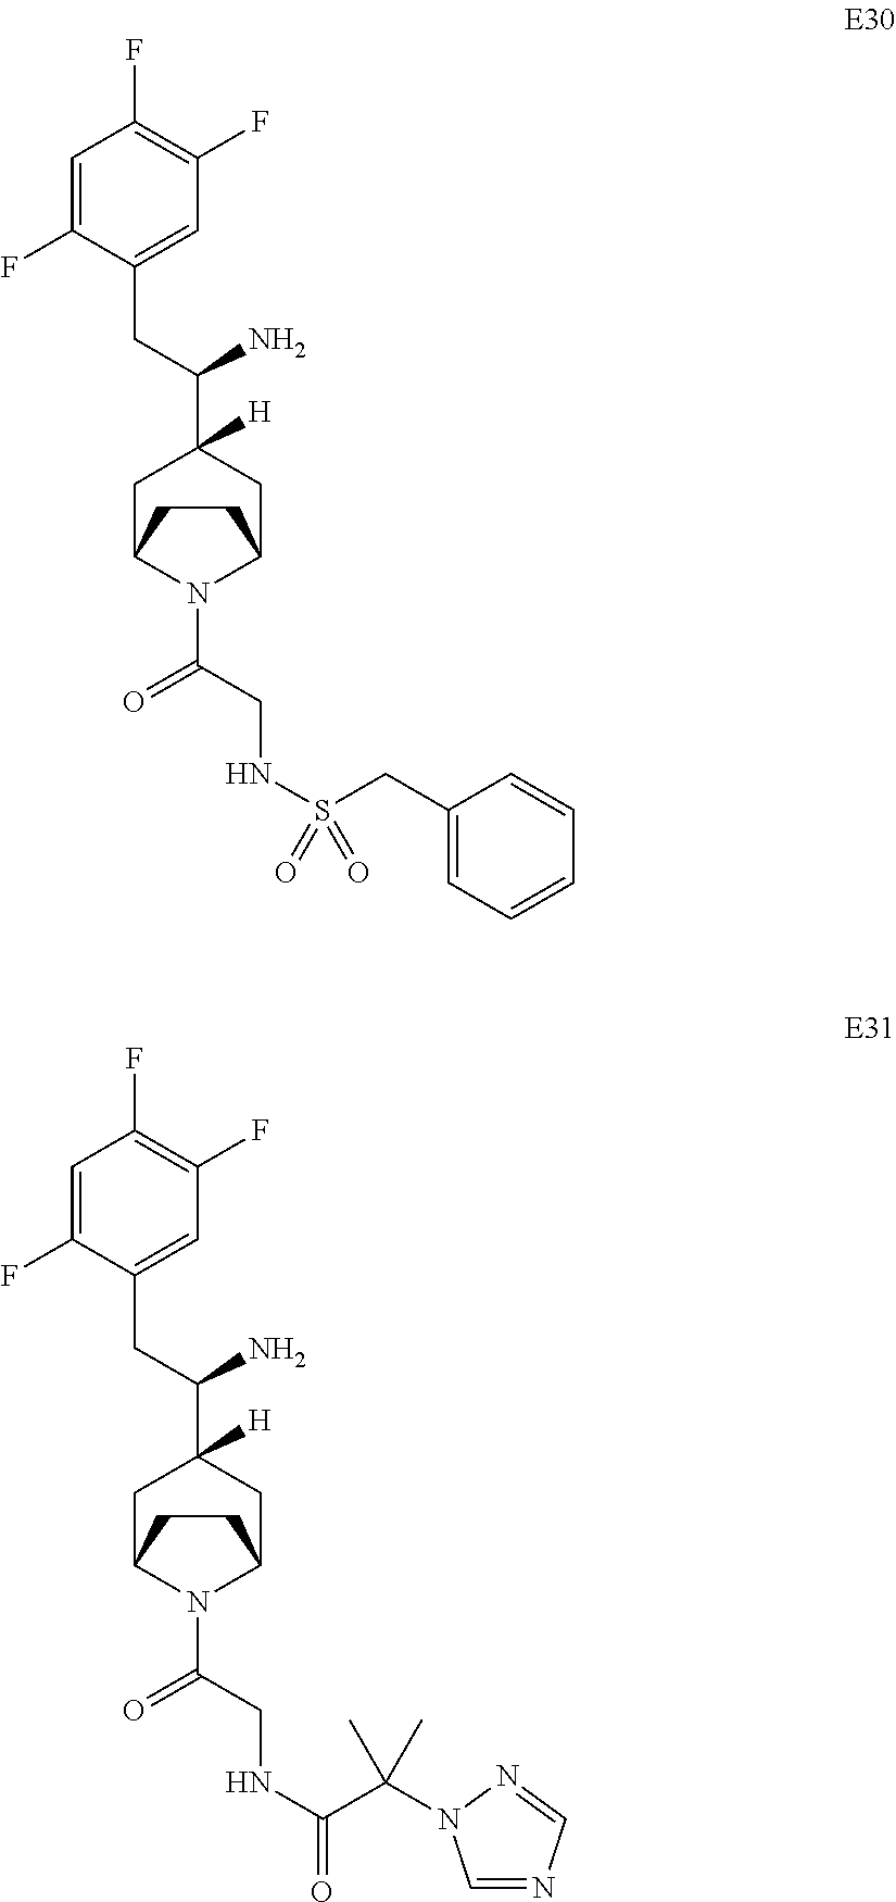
C1=C(F)C(CC(C2([H])CC3N(C(=O)CNS(CC4=CC=CC=C4)(=O)=O)C(C2)CC3)N)=CC(F)=C1F.C1=C(F)C(CC(C2([H])CC3N(C(=O)CNC(C(C)(C)N4C=NC=N4)=O)C(C2)CC3)N)=CC(F)=C1F
